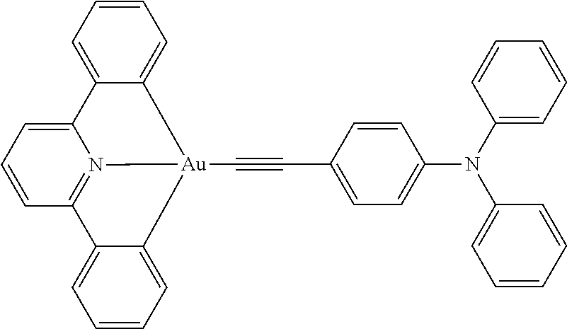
C1=CC2=N3C(=C1)C1=CC=CC=C1[Au]3(C#CC1=CC=C(N(C3=CC=CC=C3)C3=CC=CC=C3)C=C1)C1=CC=CC=C21
